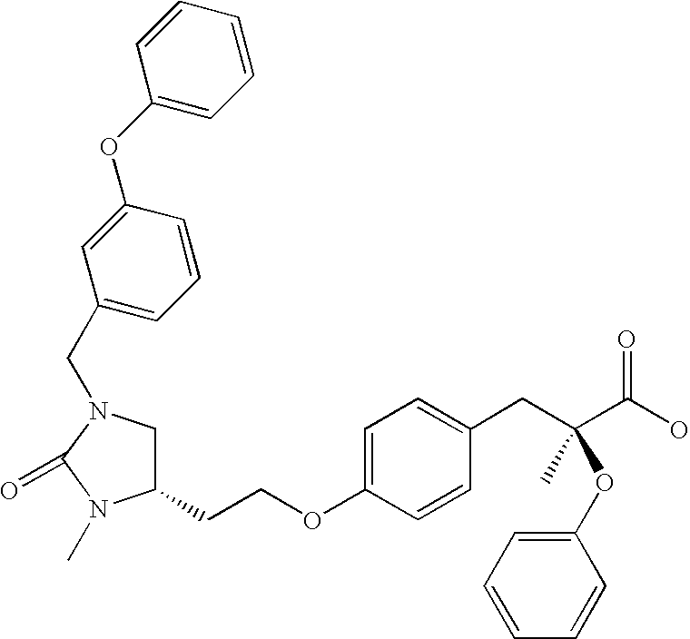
C1C(CCOC2=CC=C(CC(C(O)=O)(C)OC3=CC=CC=C3)C=C2)N(C)C(=O)N1CC1=CC=CC(OC2=CC=CC=C2)=C1
